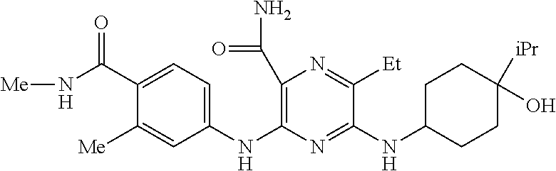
N(C1=NC(NC2=CC=C(C(N[Me])=O)C([Me])=C2)=C(C(N)=O)N=C1[Et])C1CCC([iPr])(O)CC1
